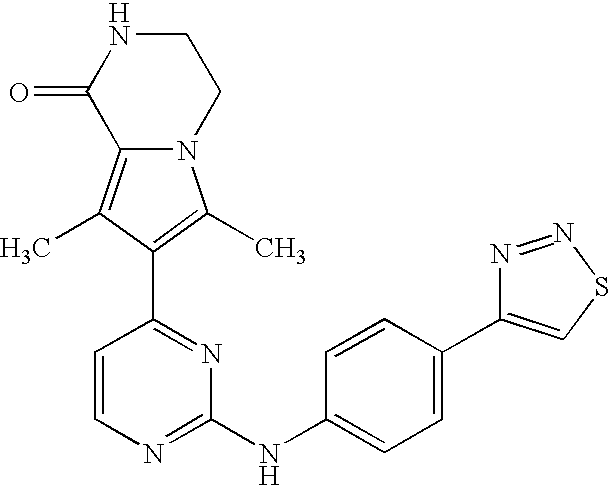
N12C(=C(C)C(C3=NC(NC4=CC=C(C5=CSN=N5)C=C4)=NC=C3)=C1C)C(=O)NCC2
